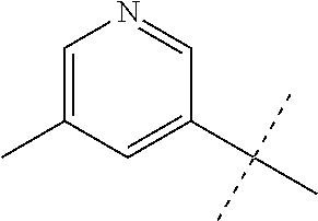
CC(C)(C)C1=CC(C)=CN=C1
